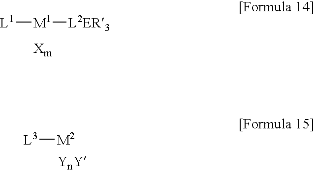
[L3][M2].[L1][M1][L2ER3]
